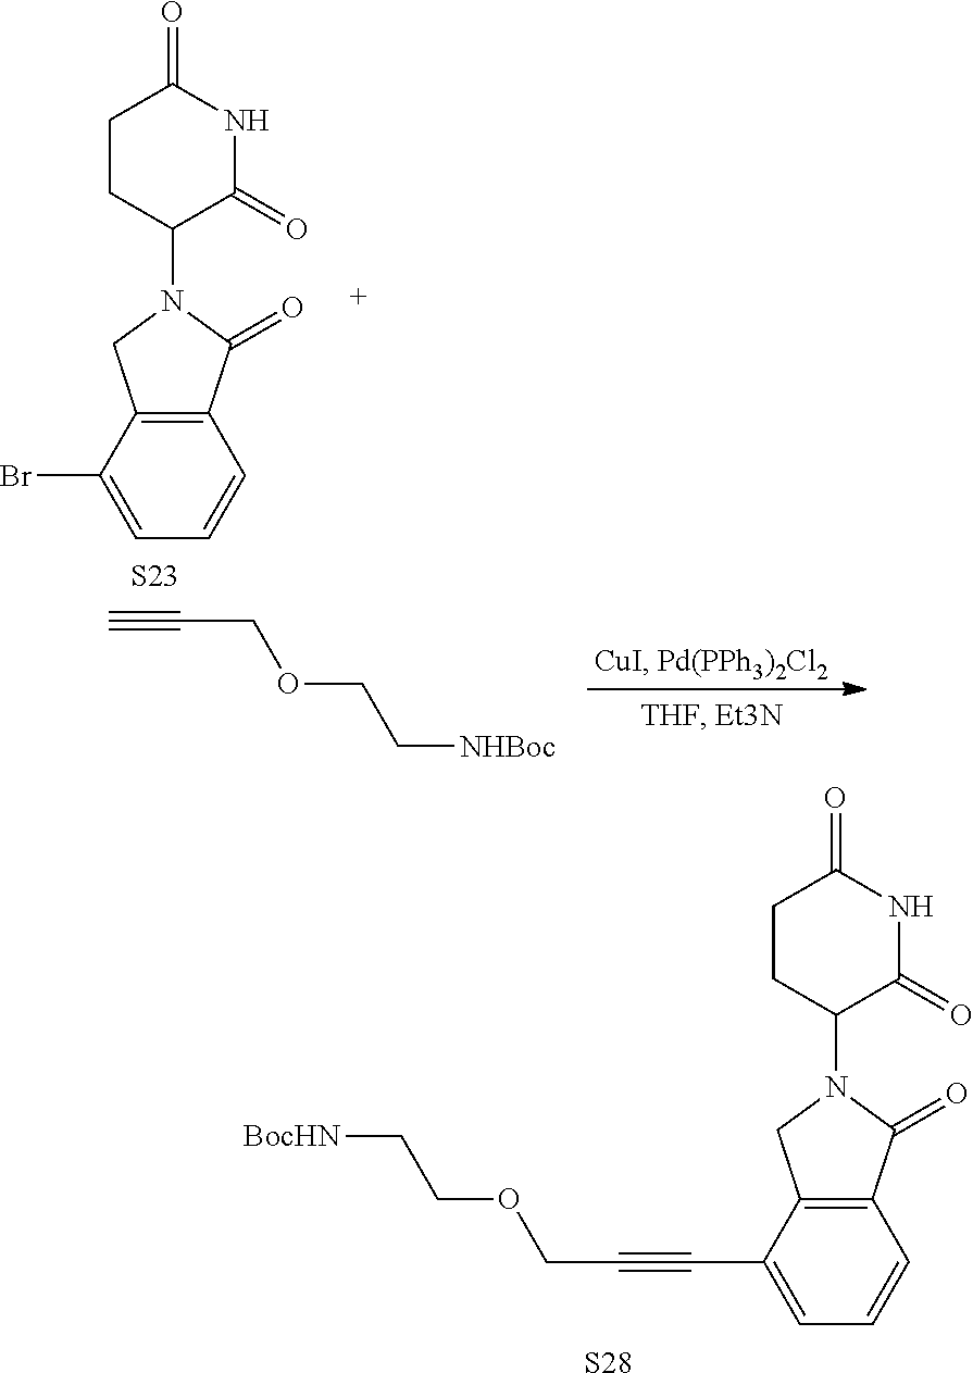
C1CC(N2CC3=C(C2=O)C=CC=C3Br)C(=O)NC1=O.[S23].C1CC(N2CC3=C(C2=O)C=CC=C3C#CCOCC[BocHN])C(=O)NC1=O.[S28].C#CCOCC[NHBoc]
